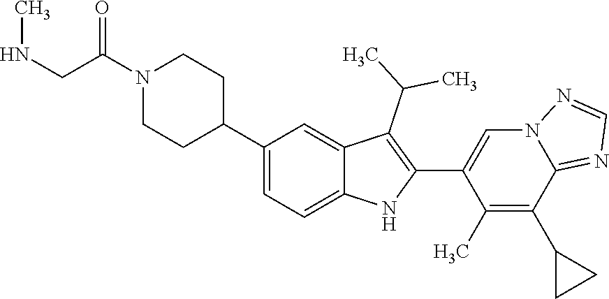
N1(C(CNC)=O)CCC(C2=CC=C3C(=C2)C(C(C)C)=C(C2=CN4C(=NC=N4)C(C4CC4)=C2C)N3)CC1
